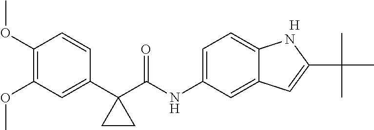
C1(C2(C(NC3=CC=C4C(=C3)C=C(C(C)(C)C)N4)=O)CC2)=CC(OC)=C(OC)C=C1.[H]
